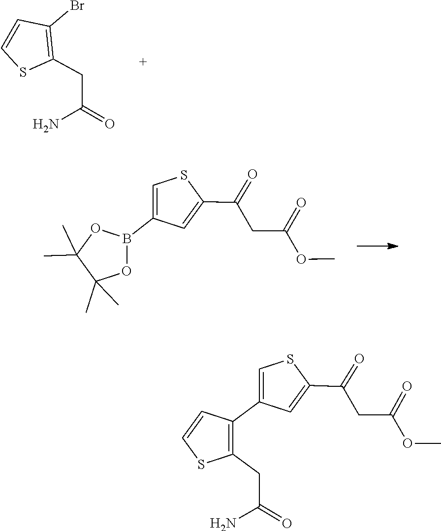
C1(Br)=C(CC(=O)N)SC=C1.C1=C(C(=O)CC(=O)OC)SC=C1B1OC(C)(C)C(C)(C)O1.C1(C2=C(CC(=O)N)SC=C2)=CSC(C(=O)CC(=O)OC)=C1
